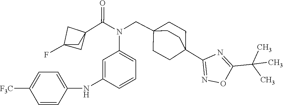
N(C(C12CC(F)(C1)C2)=O)(CC12CCC(C3=NOC(C(C)(C)C)=N3)(CC1)CC2)C1=CC=CC(NC2=CC=C([F3C])C=C2)=C1
